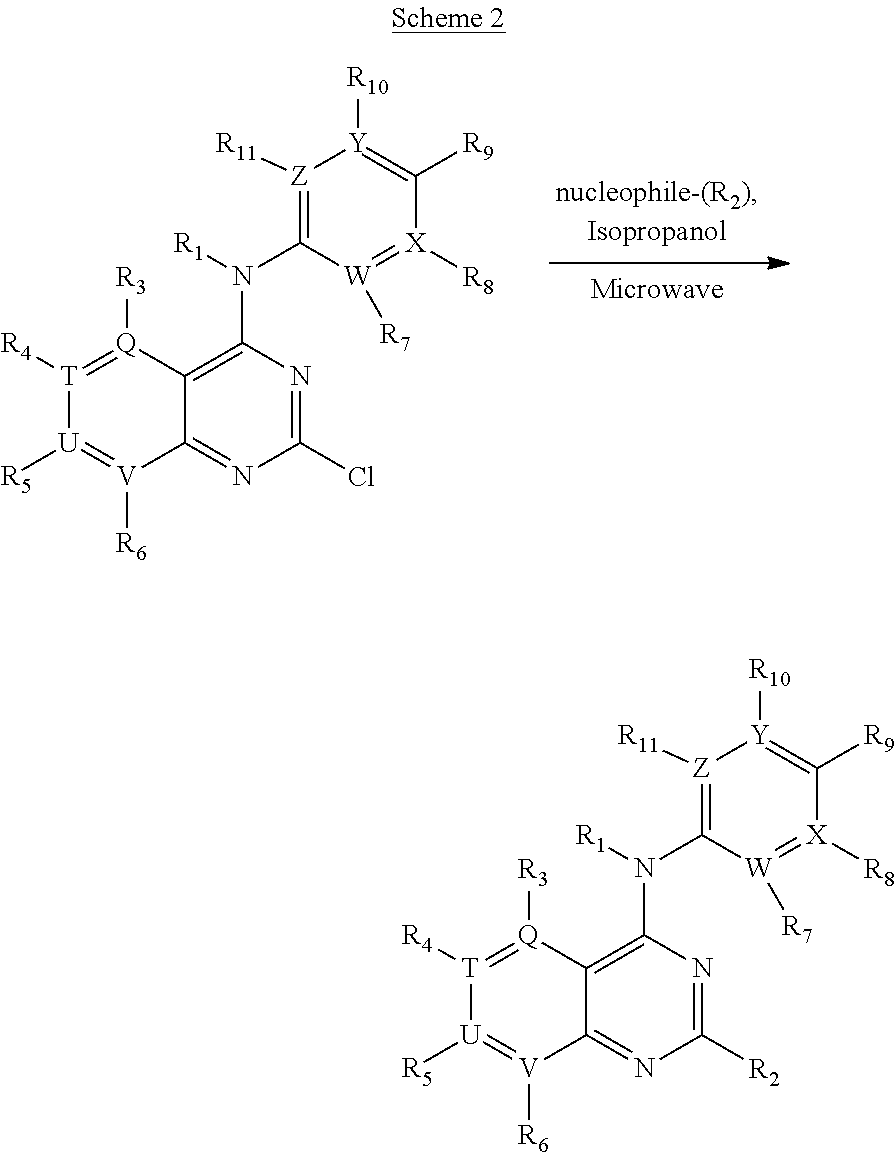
C12=NC(Cl)=NC(N(C3=[Z]([R11])[Y]([R10])=C([R9])[X]([R8])=[W]3[R7])[R1])=C1[Q]([R3])=[T]([R4])[U]([R5])=[V]2[R6].C12=NC([R2])=NC(N(C3=[Z]([R11])[Y]([R10])=C([R9])[X]([R8])=[W]3[R7])[R1])=C1[Q]([R3])=[T]([R4])[U]([R5])=[V]2[R6]
